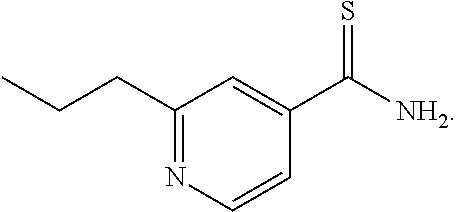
C1(CCC)=NC=CC(C([NH2])=S)=C1
